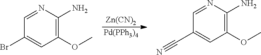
[Zn(CN)2].[Pd(PPh3)4].C1(OC)=C(N)N=CC(Br)=C1.C1(OC)=C(N)N=CC(C#N)=C1
